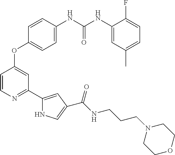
C1=CN=C(C2=CC(C(NCCCN3CCOCC3)=O)=CN2)C=C1OC1=CC=C(NC(NC2=CC(C)=CC=C2F)=O)C=C1
